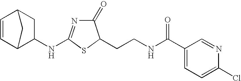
C1=CC2C(NC3=NC(=O)C(CCNC(C4=CC=C(Cl)N=C4)=O)S3)CC1C2
